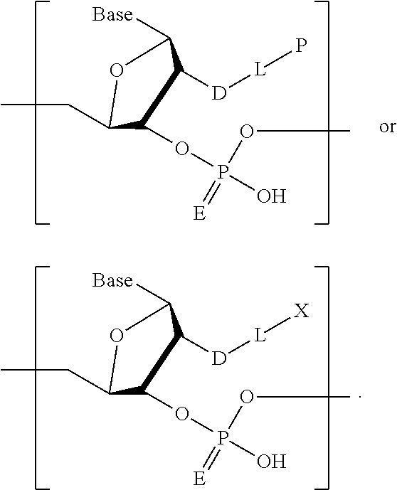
C1([D][L]P)C(OP(O)(OC)=[E])C(CC)OC1[Base].C1([D][L][X])C(OP(O)(OC)=[E])C(CC)OC1[Base]
